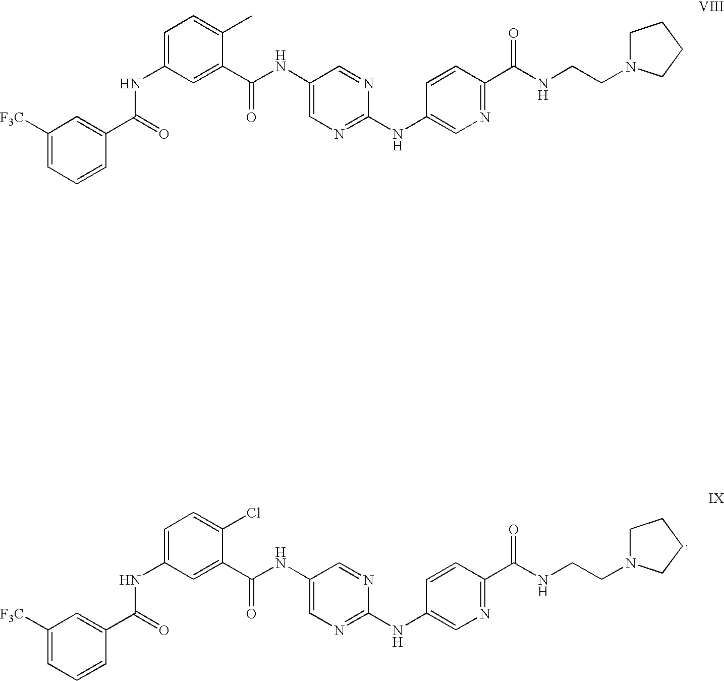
N(C1=CC=C(Cl)C(C(NC2=CN=C(NC3=CN=C(C(NCCN4CCCC4)=O)C=C3)N=C2)=O)=C1)C(C1=CC([F3C])=CC=C1)=O.N(C1=CC=C(C)C(C(NC2=CN=C(NC3=CN=C(C(NCCN4CCCC4)=O)C=C3)N=C2)=O)=C1)C(C1=CC([F3C])=CC=C1)=O
